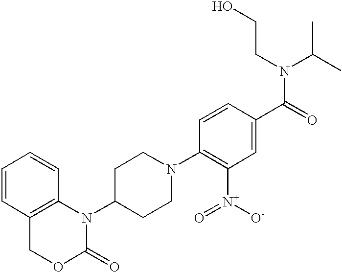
C1=CC2=C(C=C1)N(C1CCN(C3=C([N+]([O-])=O)C=C(C(=O)N(C(C)C)CCO)C=C3)CC1)C(=O)OC2
